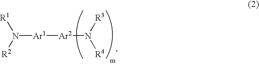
N([Ar1][Ar2]N([R4])[R3])([R1])[R2]
